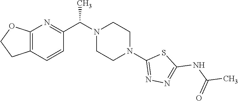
C(N1CCN(C2=NN=C(NC(C)=O)S2)CC1)(C)C1=NC2=C(C=C1)CCO2
